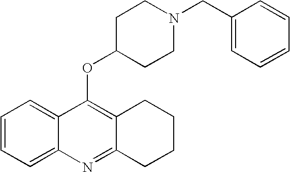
C1=CC=C2C(=C1)C(OC1CCN(CC3=CC=CC=C3)CC1)=C1C(=N2)CCCC1
